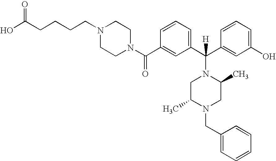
N1(C(C2=CC(C(C3=CC(O)=CC=C3)(N3CC(C)N(CC4=CC=CC=C4)CC3C)[H])=CC=C2)=O)CCN(CCCCC(O)=O)CC1
